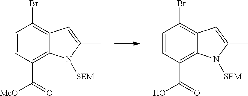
BrC1=C2C(=C(C(=O)[MeO])C=C1)N([SEM])C(C)=C2.BrC1=C2C(=C(C(=O)O)C=C1)N([SEM])C(C)=C2
